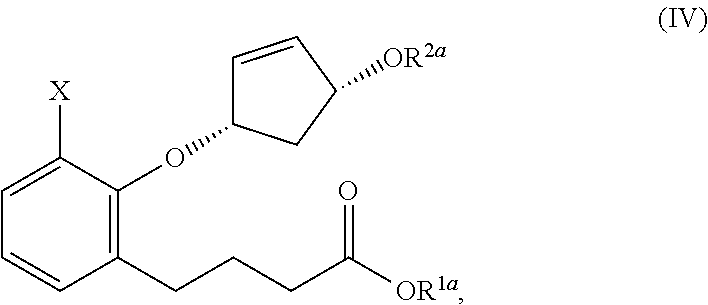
C1([X])=CC=CC(CCCC([OR1a])=O)=C1OC1C=CC([OR2a])C1
